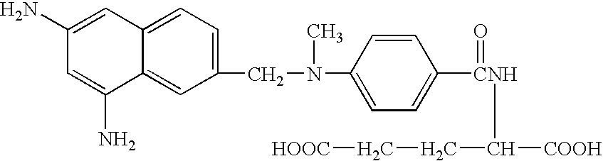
C12=CC(CN(C3=CC=C([CNH](=O)C(CC[HOOC])[COOH])C=C3)C)=CC=C1C=C(N)C=C2N
